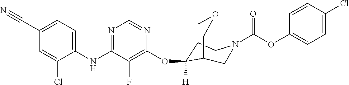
C1(NC2=NC=NC(OC3([H])C4COCC3CN(C(OC3=CC=C(Cl)C=C3)=O)C4)=C2F)=CC=C(C#N)C=C1Cl
